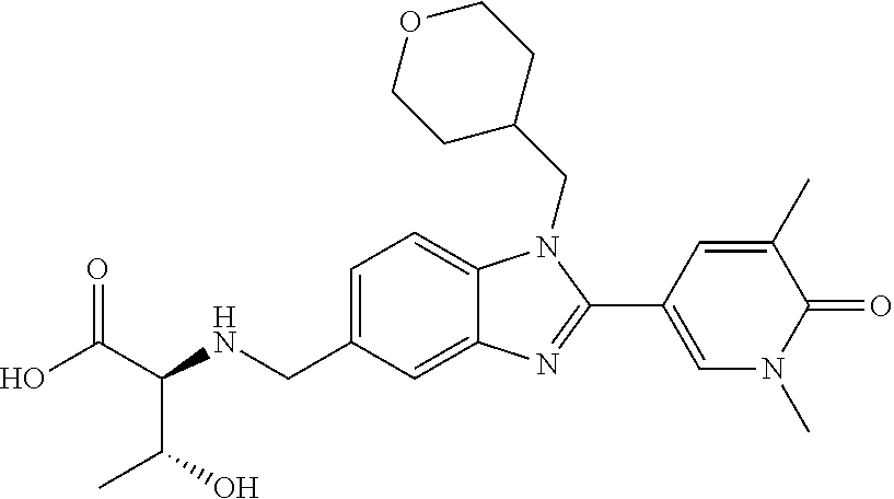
OC(C(C(O)C)NCC1=CC=C2C(=C1)N=C(C1=CN(C)C(=O)C(C)=C1)N2CC1CCOCC1)=O
